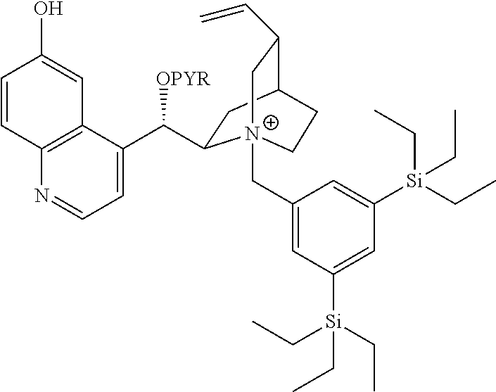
C1=C(C([OPYR])C2CC3C(C=C)C[N+]2(CC2=CC([Si](CC)(CC)CC)=CC([Si](CC)(CC)CC)=C2)CC3)C2=C(N=C1)C=CC(O)=C2
